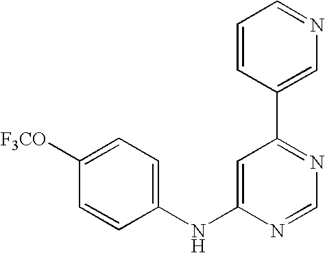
C1(NC2=CC(C3=CN=CC=C3)=NC=N2)=CC=C([F3CO])C=C1
